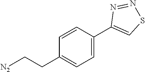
[N2]CCC1=CC=C(C2=CSN=N2)C=C1
